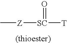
C[Z][SC]([T])=O
